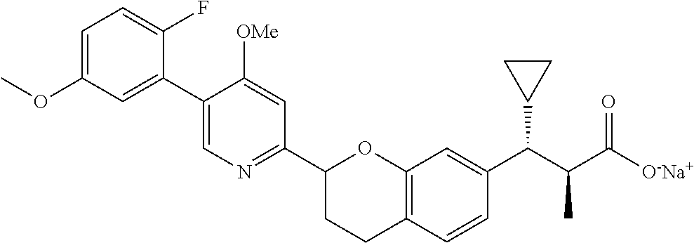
C1=C(OC)C=C(C2=CN=C(C3CCC4=C(O3)C=C(C(C(C([O-Na+])=O)C)C3CC3)C=C4)C=C2[OMe])C(F)=C1
